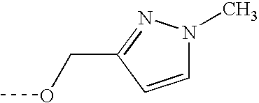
C1=CC(COC)=NN1C
